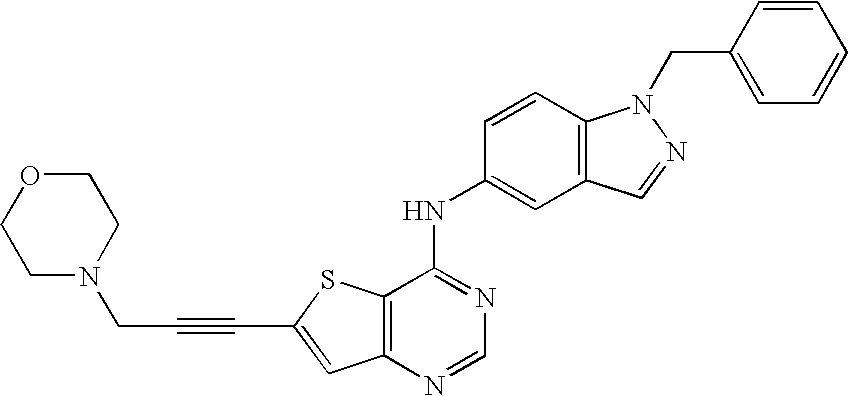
C12=C(N=CN=C1NC1=CC3=C(C=C1)N(CC1=CC=CC=C1)N=C3)C=C(C#CCN1CCOCC1)S2
